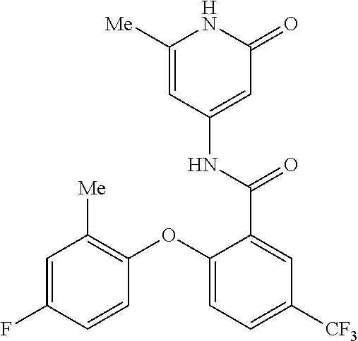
C1([Me])=CC(NC(C2=CC([CF3])=CC=C2OC2=C([Me])C=C(F)C=C2)=O)=CC(=O)N1
